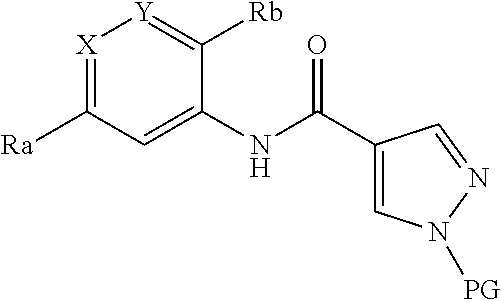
[X]1=C([Ra])C=C(NC(C2=CN([PG])N=C2)=O)C([Rb])=[Y]1
